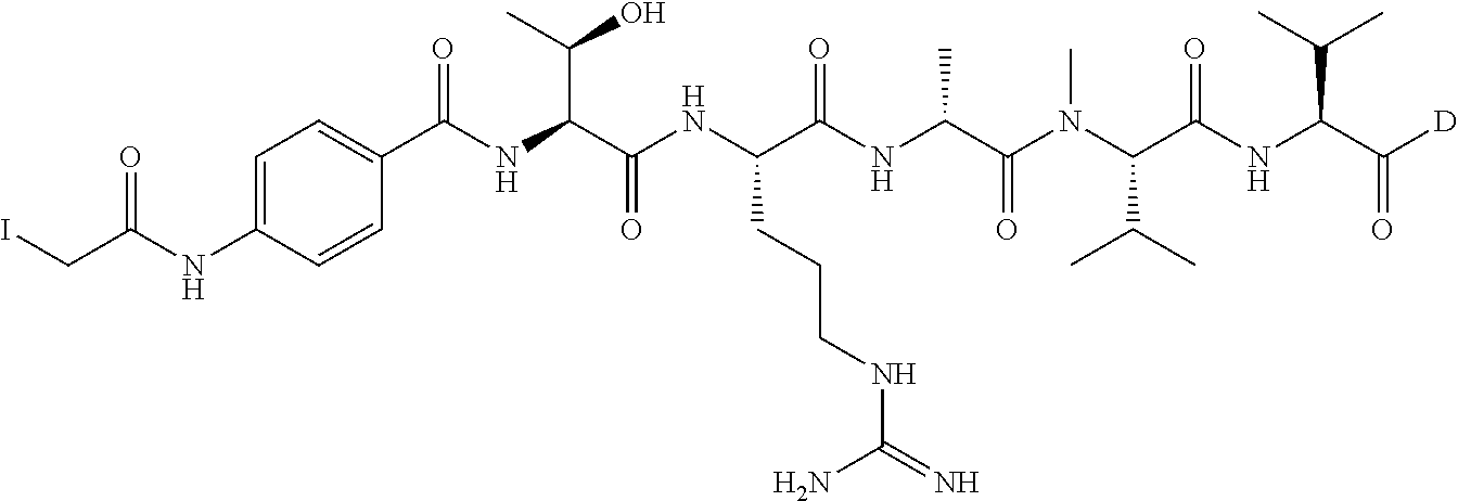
C1=C(NC(CI)=O)C=CC(C(NC(C(NC(C(NC(C(N(C(C(NC(C([D])=O)C(C)C)=O)C(C)C)C)=O)C)=O)CCCNC(=N)N)=O)C(C)O)=O)=C1
